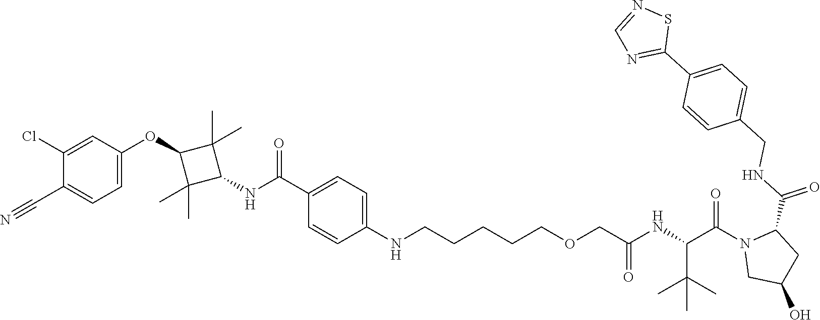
C1(C(=O)NC2C(C)(C)C(OC3=CC=C(C#N)C(Cl)=C3)C2(C)C)=CC=C(NCCCCCOCC(NC(C(N2CC(O)CC2C(NCC2=CC=C(C3=NC=NS3)C=C2)=O)=O)C(C)(C)C)=O)C=C1
